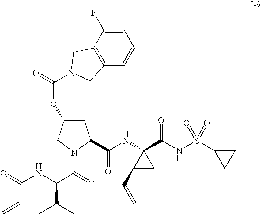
C1C(OC(=O)N2CC3=C(C(F)=CC=C3)C2)CN(C(=O)C(NC(=O)C=C)C(C)C)C1C(NC1(C(NS(C2CC2)(=O)=O)=O)C(C=C)C1)=O
